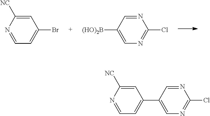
C1=C([NC])N=CC=C1Br.N1=CC([(HO)2B])=CN=C1Cl.C1=C([NC])N=CC=C1C1=CN=C(Cl)N=C1
